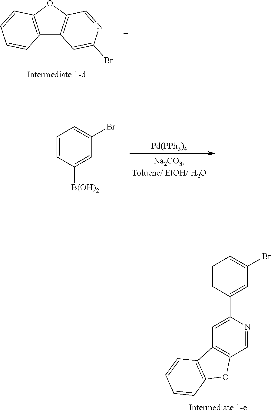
C1=CC(C2=CC3=C(C=N2)OC2=C3C=CC=C2)=CC(Br)=C1.C12=C(OC3=C1C=C(Br)N=C3)C=CC=C2.[Pd(PPh3)4].C1=CC([B(OH)2])=CC(Br)=C1
